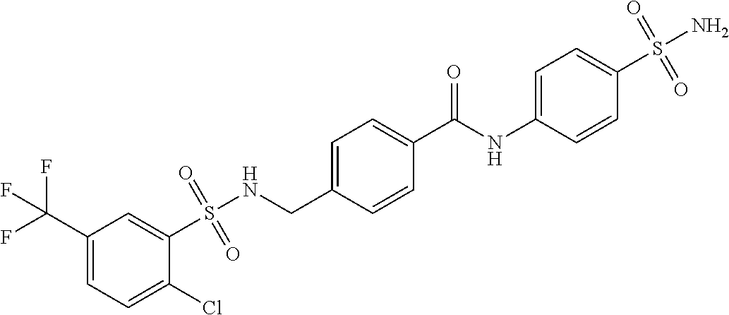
C1(C(F)(F)F)=CC=C(Cl)C(S(NCC2=CC=C(C(NC3=CC=C(S(N)(=O)=O)C=C3)=O)C=C2)(=O)=O)=C1
